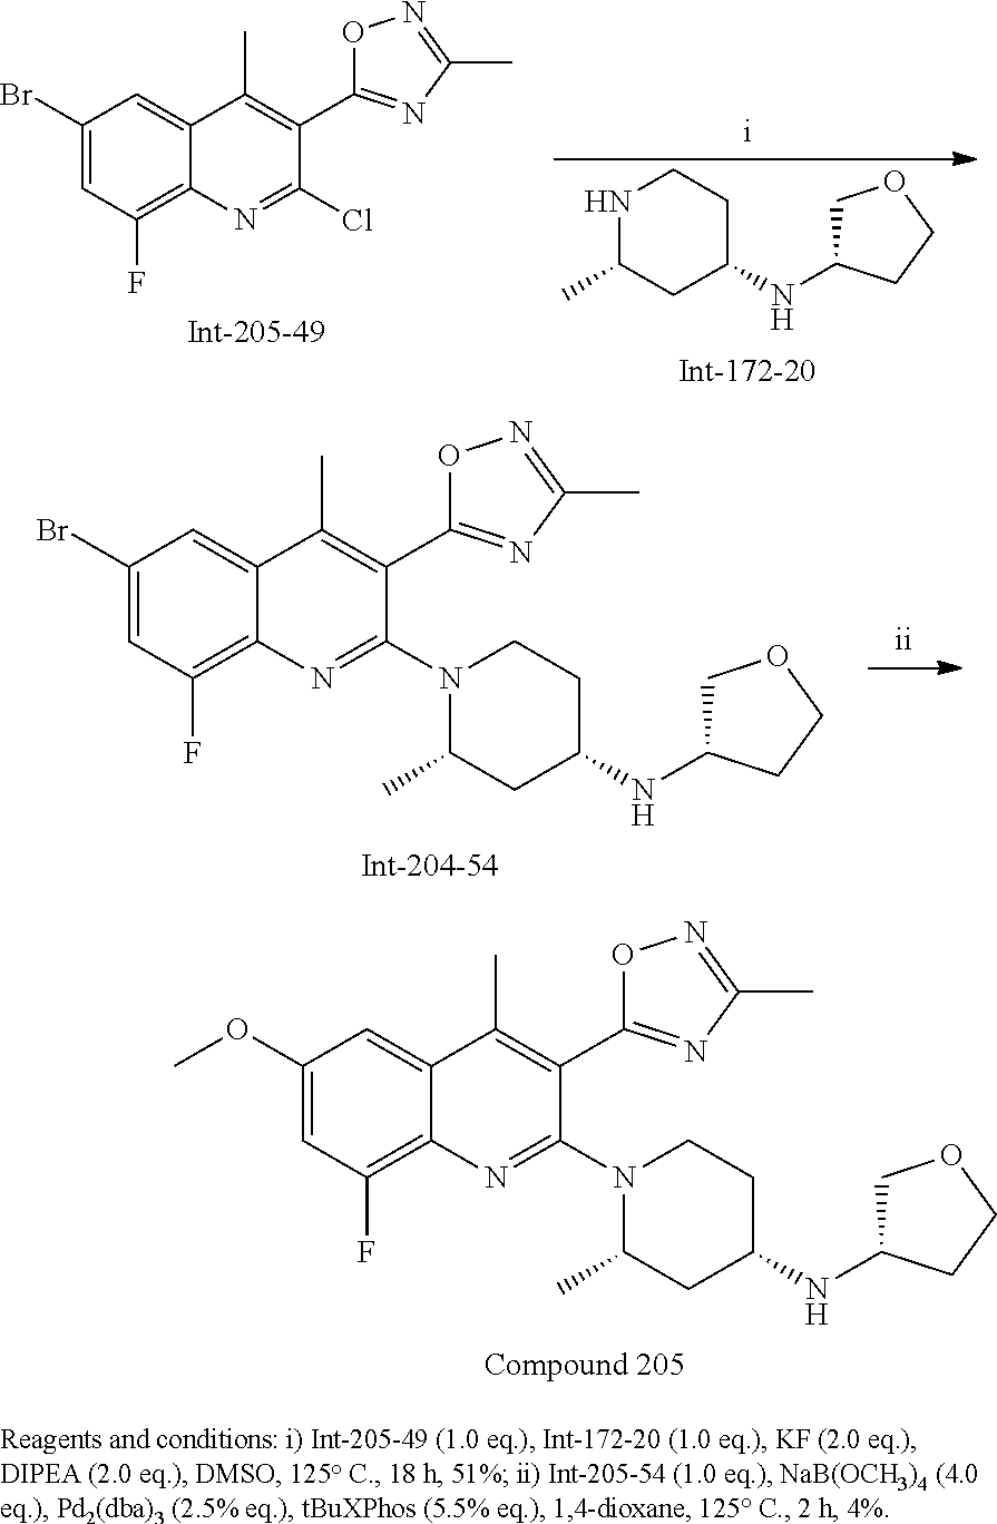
C1(Br)=CC(F)=C2C(=C1)C(C)=C(C1=NC(C)=NO1)C(Cl)=N2.N1C(C)CC(NC2COCC2)CC1.C1(Br)=CC(F)=C2C(=C1)C(C)=C(C1=NC(C)=NO1)C(N1C(C)CC(NC3COCC3)CC1)=N2.C1(OC)=CC(F)=C2C(=C1)C(C)=C(C1=NC(C)=NO1)C(N1C(C)CC(NC3COCC3)CC1)=N2
